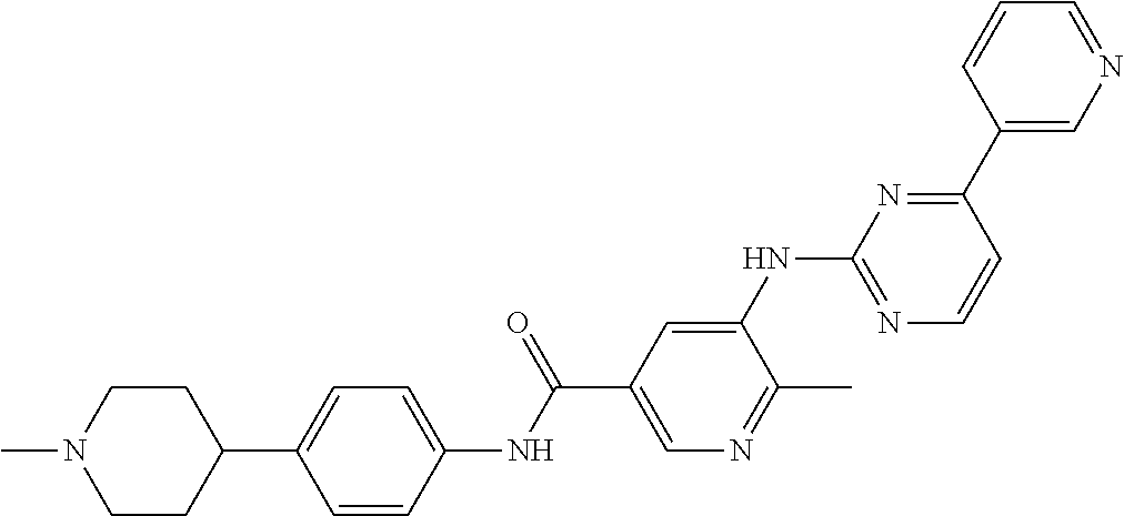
C1(C2=CC=C(NC(C3=CN=C(C)C(NC4=NC=CC(C5=CN=CC=C5)=N4)=C3)=O)C=C2)CCN(C)CC1
